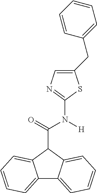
C1(CC2=CC=CC=C2)=CN=C(N([H])C(=O)C2C3=CC=CC=C3C3=CC=CC=C32)S1
